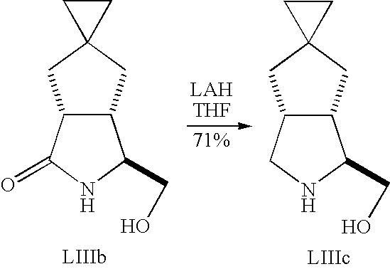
C1(CO)NC(=O)C2C1CC1(C2)CC1.C1(CO)NCC2C1CC1(C2)CC1
